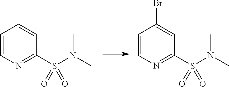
C1=CC=CC(S(N(C)C)(=O)=O)=N1.C1=CC(Br)=CC(S(N(C)C)(=O)=O)=N1
